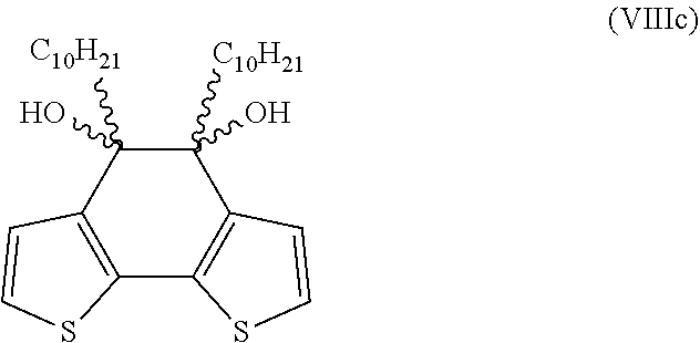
C1(O)([C10H21])C(O)([C10H21])C2=C(C3=C1C=CS3)SC=C2
